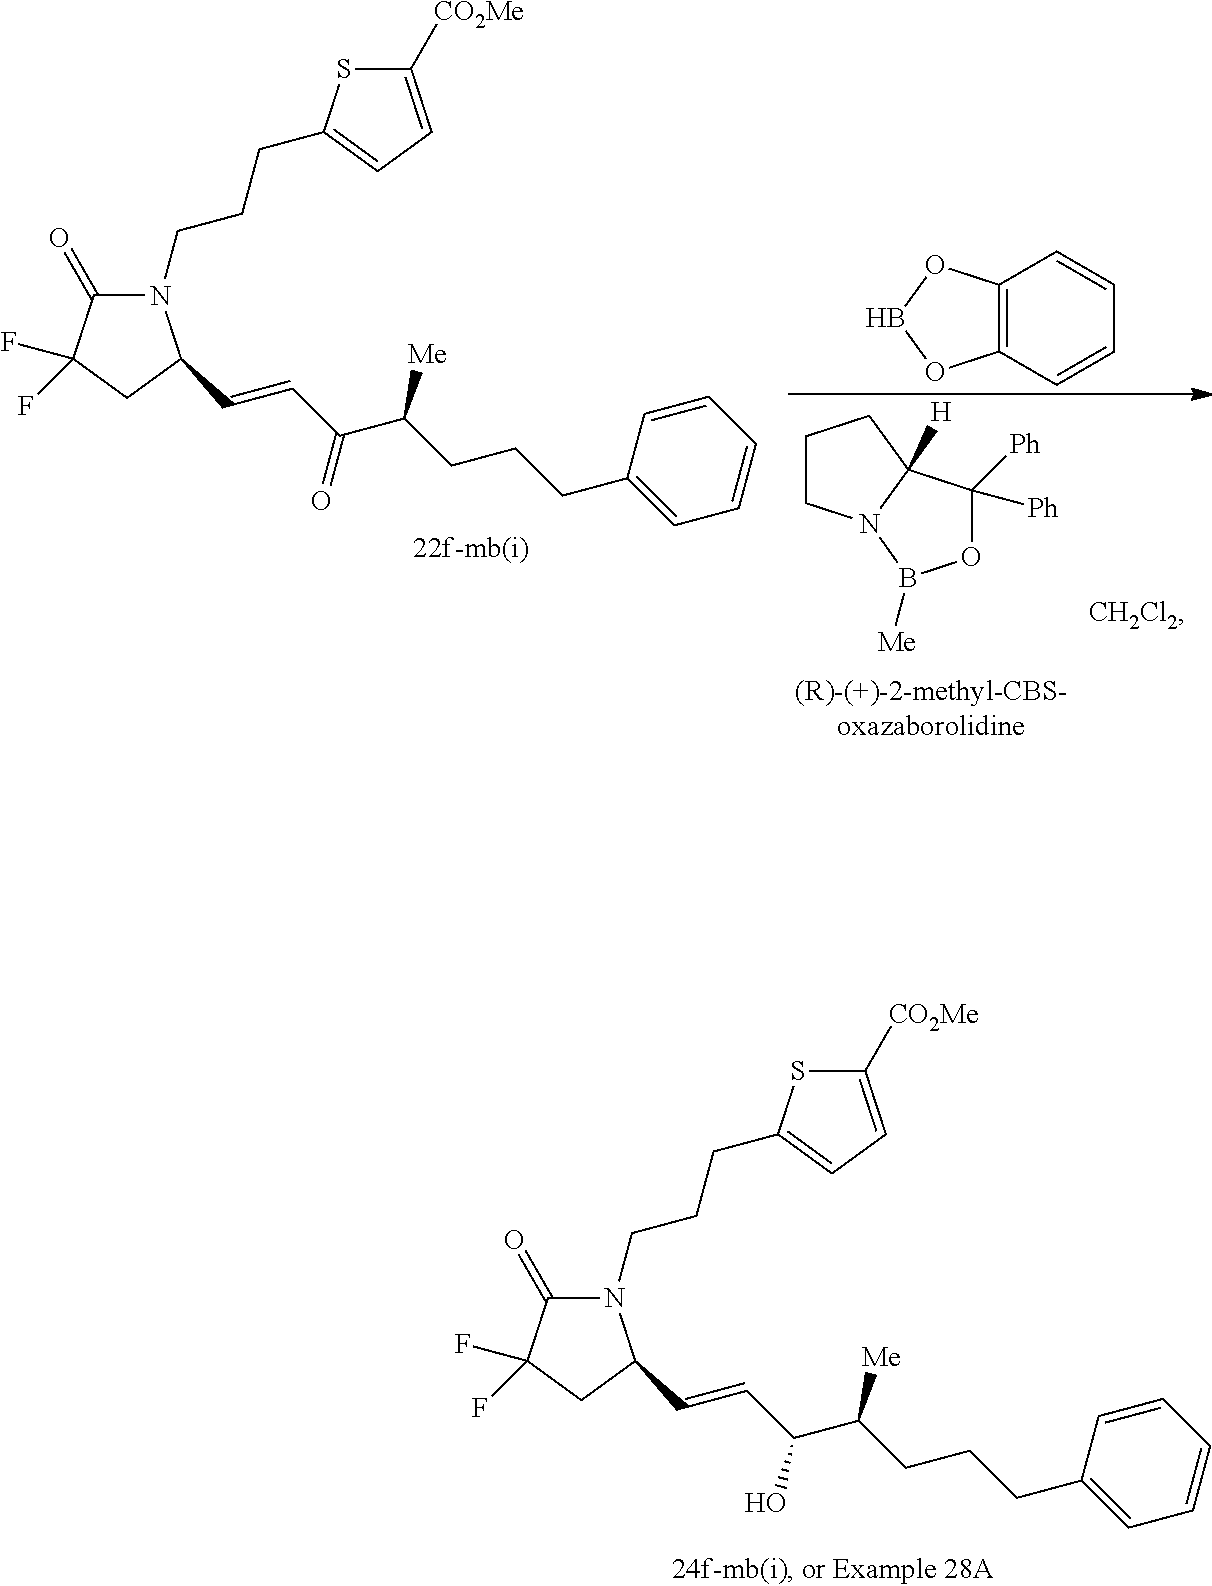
N1(CCCC2=CC=C([CO2Me])S2)C(=O)C(F)(F)CC1C=CC(C(CCCC1=CC=CC=C1)[Me])O.C1CN2C([H])(C1)C([Ph])([Ph])OB2[Me].C12=C(C=CC=C1)OBO2.N1(CCCC2=CC=C([CO2Me])S2)C(=O)C(F)(F)CC1C=CC(C(CCCC1=CC=CC=C1)[Me])=O
